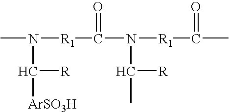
CN([R1]C(N([R1]C(C)=O)C(C)[R])=O)C([ArSO3H])[R]
